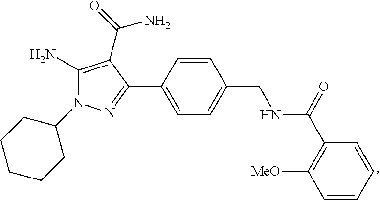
C1=CC(C2=NN(C3CCCCC3)C(N)=C2C(=O)N)=CC=C1CNC(C1=C([MeO])C=CC=C1)=O
